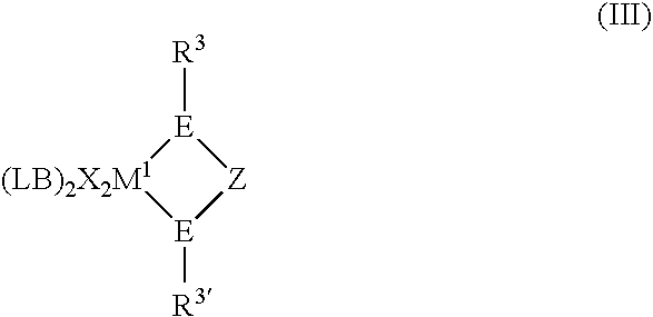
[(LB)2X2M1]1[E]([R3])[Z][E]1[R3]
